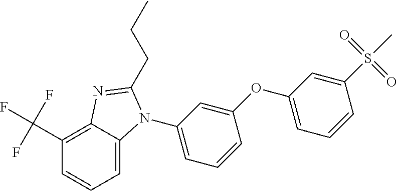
C1(N2C3=CC=CC(C(F)(F)F)=C3N=C2CCC)=CC=CC(OC2=CC=CC(S(C)(=O)=O)=C2)=C1
